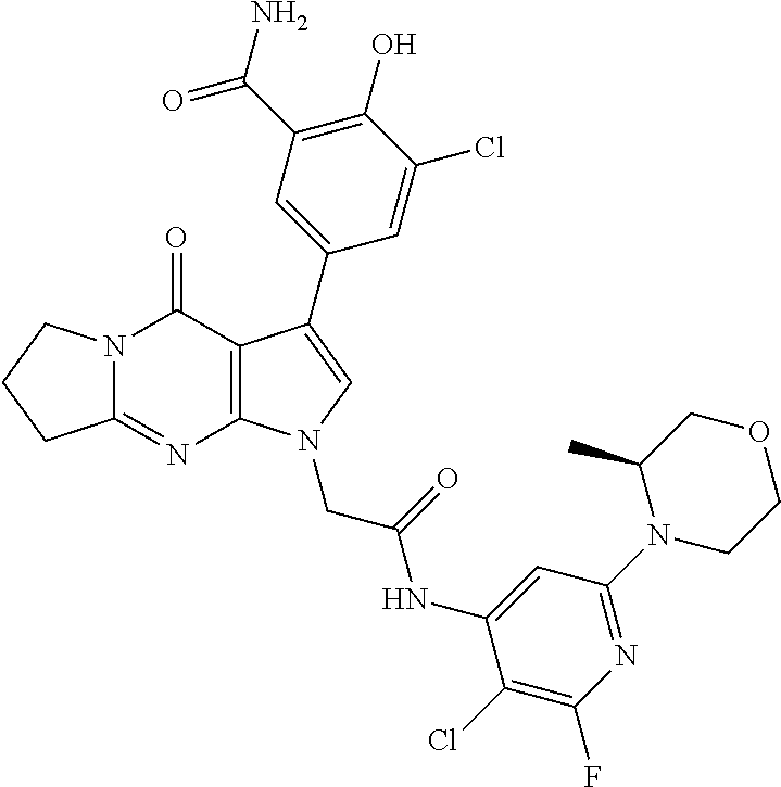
C12=NC3=C(C(=O)N1CCC2)C(C1=CC(C(N)=O)=C(O)C(Cl)=C1)=CN3CC(=O)NC1=CC(N2CCOCC2C)=NC(F)=C1Cl
